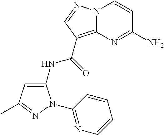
N12C(=C(C(=O)NC3=CC(C)=NN3C3=NC=CC=C3)C=N1)N=C(N)C=C2
